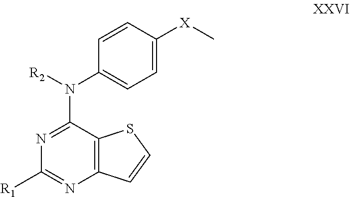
C12=C(C(N(C3=CC=C([X]C)C=C3)[R2])=NC([R1])=N1)SC=C2
